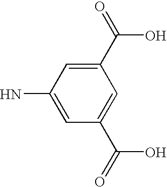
C1=C(C(=O)O)C=C(N)C=C1C(O)=O
